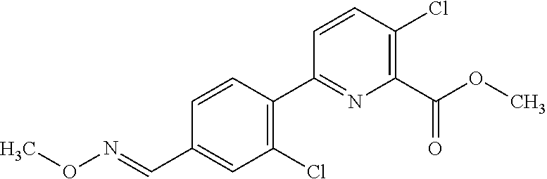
C1(Cl)=C(C2=NC(C(OC)=O)=C(Cl)C=C2)C=CC(C=NOC)=C1
